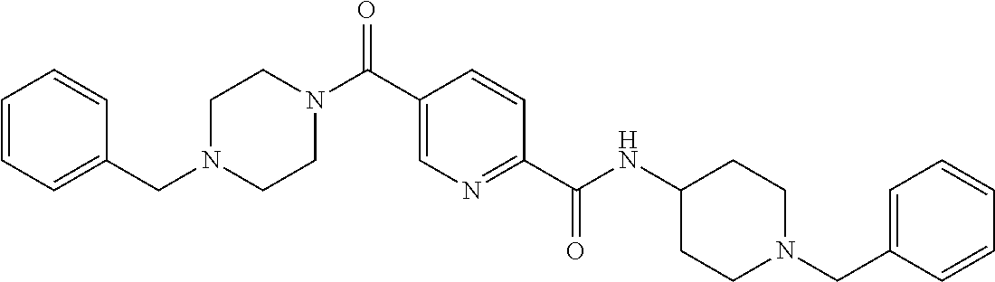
C1=CC=C(CN2CCN(C(=O)C3=CN=C(C(=O)NC4CCN(CC5=CC=CC=C5)CC4)C=C3)CC2)C=C1
